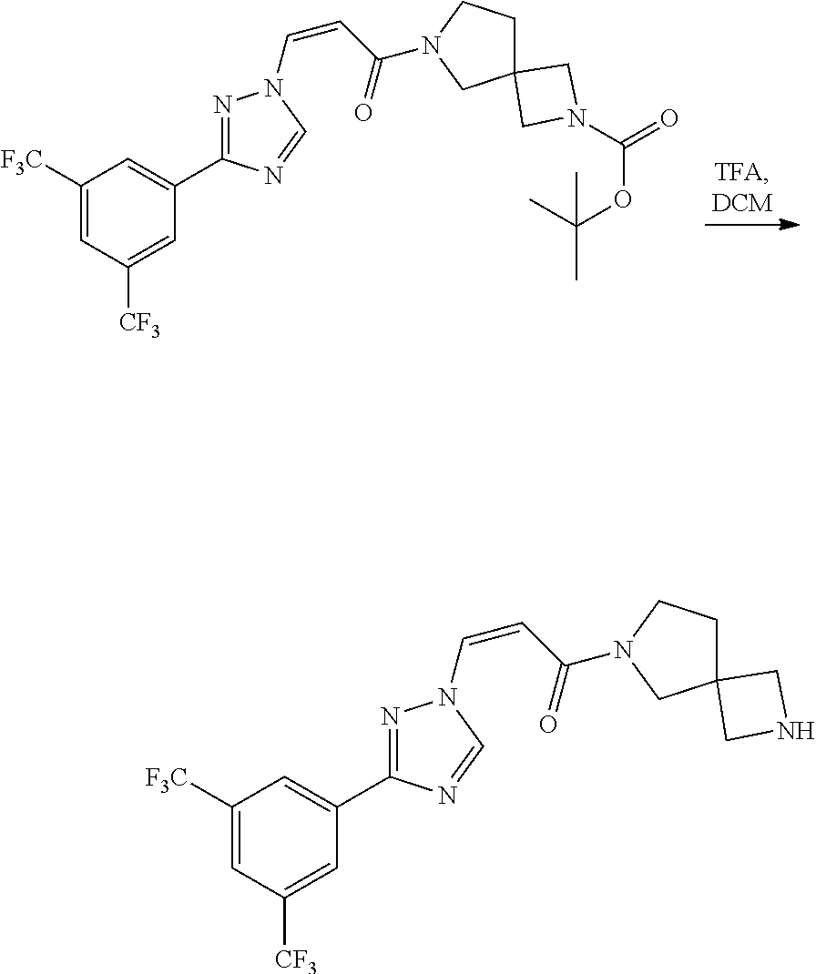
C1([F3C])=CC([CF3])=CC(C2=NN(C=CC(=O)N3CCC4(C3)CN(C(=O)OC(C)(C)C)C4)C=N2)=C1.C1([F3C])=CC([CF3])=CC(C2=NN(C=CC(=O)N3CCC4(C3)CNC4)C=N2)=C1
